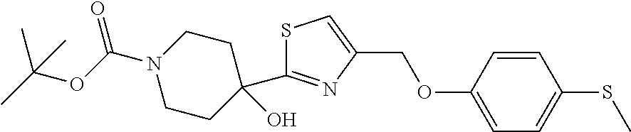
S1C(C2(O)CCN(C(OC(C)(C)C)=O)CC2)=NC(COC2=CC=C(SC)C=C2)=C1
